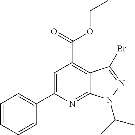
C1=CC=CC(C2=CC(C(=O)OCC)=C3C(=N2)N(C(C)C)N=C3Br)=C1
